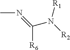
N(=C(N([R2])[R1])[R6])C
